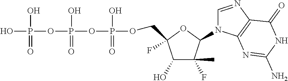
C1(O)C(C)(F)C(N2C=NC3=C2N=C(N)NC3=O)OC1(F)COP(OP(OP(O)(O)=O)(O)=O)(O)=O
